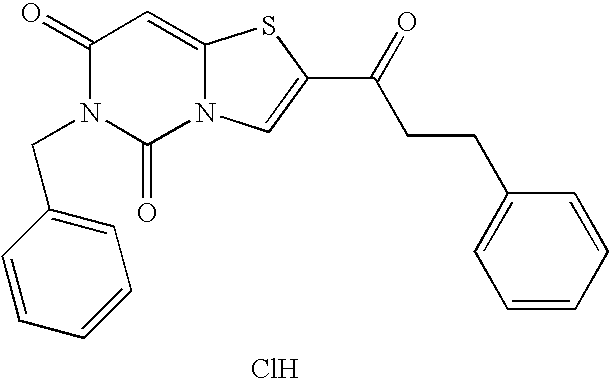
C1(=O)N(CC2=CC=CC=C2)C(=O)N2C(=C1)SC(C(=O)CCC1=CC=CC=C1)=C2.Cl
